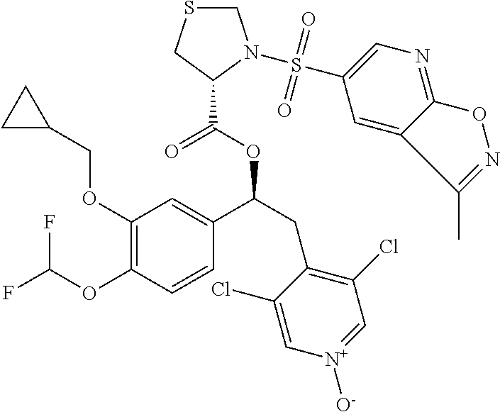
C1(OCC2CC2)=C(OC(F)F)C=CC(C(CC2=C(Cl)C=[N+]([O-])C=C2Cl)OC(=O)C2CSCN2S(=O)(=O)C2=CN=C3C(=C2)C(C)=NO3)=C1
